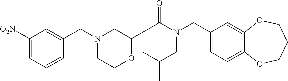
C1(CN(C(=O)C2OCCN(CC3=CC([O2N])=CC=C3)C2)CC(C)C)=CC=C2C(=C1)OCCCO2
